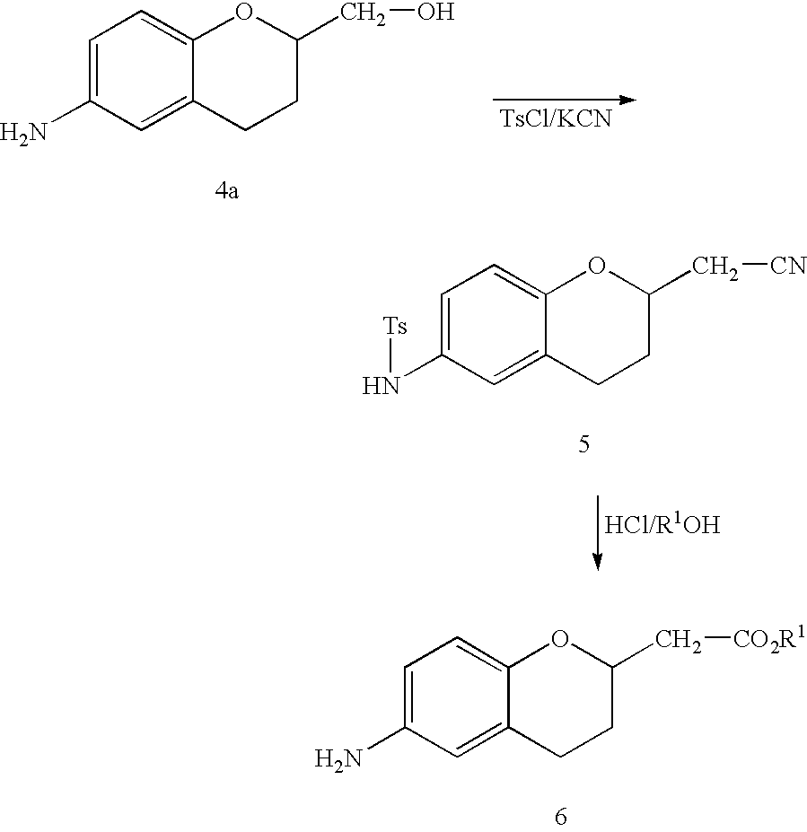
C1=C(N)C=C2C(=C1)OC(C[CO2R1])CC2.C1=C(N)C=C2C(=C1)OC(CO)CC2.C1=C(N[Ts])C=C2C(=C1)OC(C[CN])CC2
